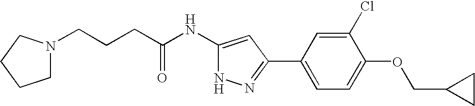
C(CCC(NC1=CC(C2=CC=C(OCC3CC3)C(Cl)=C2)=NN1)=O)N1CCCC1
